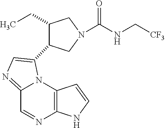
C1(CC)CN(C(NC[CF3])=O)CC1C1=CN=C2C=NC3=C(N21)C=CN3
